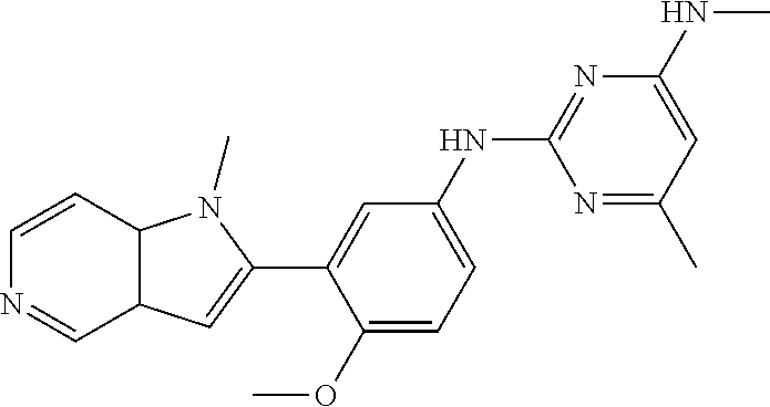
C1=C(NC2=NC(NC)=CC(C)=N2)C=C(C2=CC3C(N2C)C=CN=C3)C(OC)=C1
